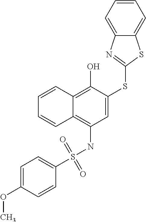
C1=C(SC2=NC3=CC=CC=C3S2)C(O)=C2C(=C1NS(C1=CC=C(OC)C=C1)(=O)=O)C=CC=C2
